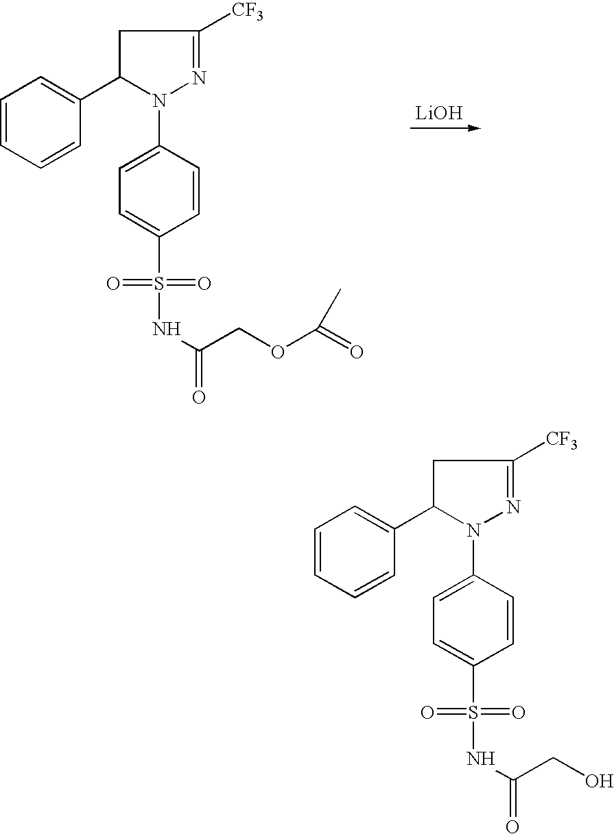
[LiOH].C1=CC=CC(C2N(C3=CC=C(S(NC(COC(=O)C)=O)(=O)=O)C=C3)N=C([CF3])C2)=C1.C1=CC=CC(C2N(C3=CC=C(S(NC(CO)=O)(=O)=O)C=C3)N=C([CF3])C2)=C1
